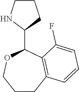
C1CCC(C2OCCCC3=C2C(F)=CC=C3)N1
